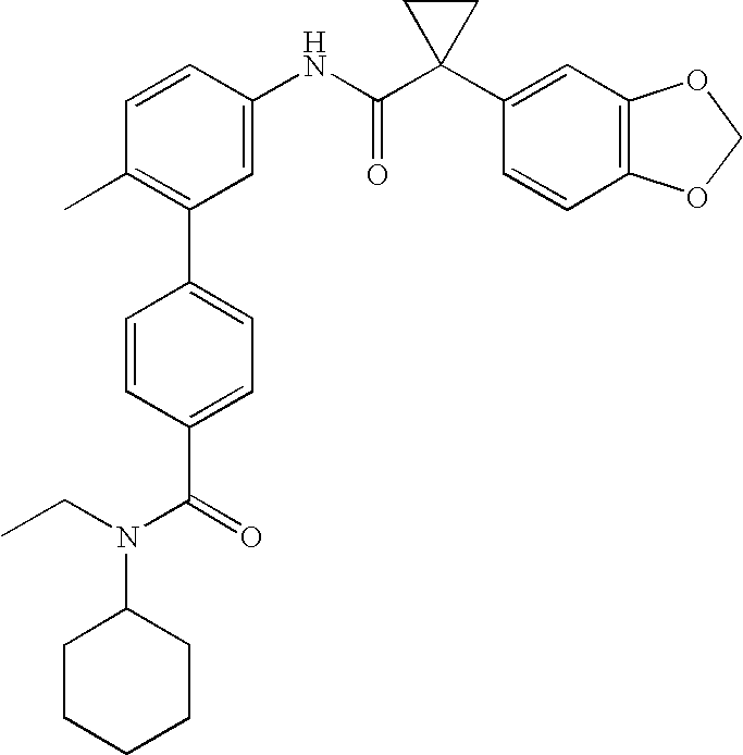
C1(NC(C2(C3=CC4=C(C=C3)OCO4)CC2)=O)=CC(C2=CC=C(C(N(C3CCCCC3)CC)=O)C=C2)=C(C)C=C1
